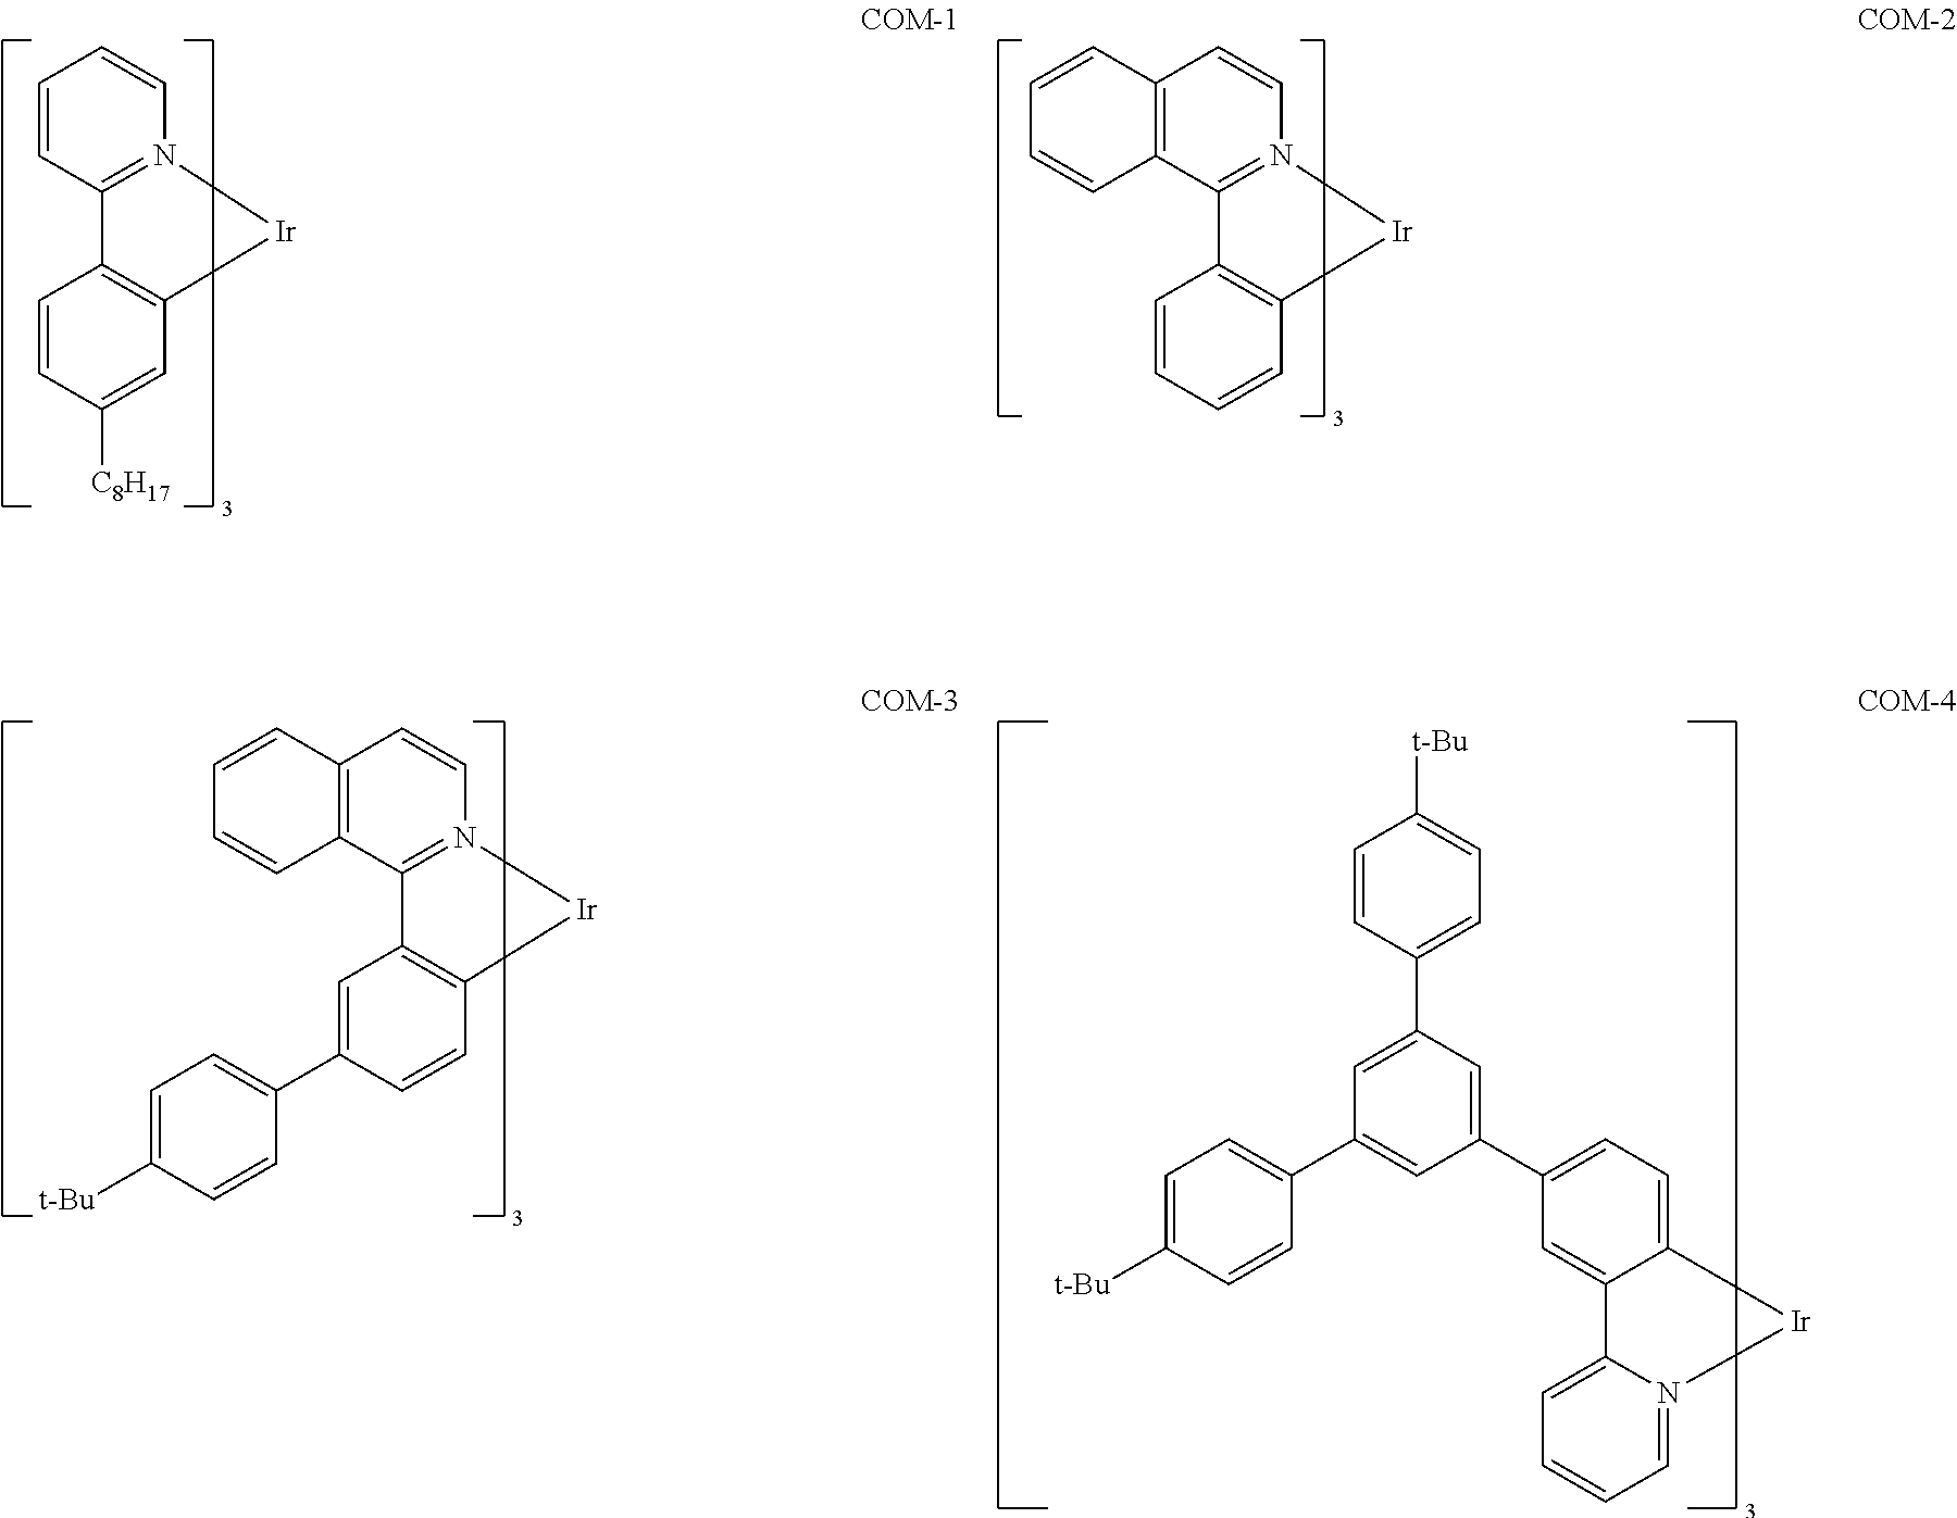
C12=C(C3=N(C=C1)[Ir]C1=C3C=CC=C1)C=CC=C2.C1=CC2=N(C=C1)[Ir]C1=C2C=CC([C8H17])=C1.C12=C(C3=N(C=C1)[Ir]C1=C3C=C(C3=CC=C([t-Bu])C=C3)C=C1)C=CC=C2.C1=CC(C2=CC(C3=CC=C([t-Bu])C=C3)=CC(C3=CC=C4C(=C3)C3=CC=CC=N3[Ir]4)=C2)=CC=C1[t-Bu]
